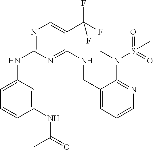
N1=C(NC2=CC=CC(NC(=O)C)=C2)N=C(NCC2=CC=CN=C2N(C)S(=O)(=O)C)C(C(F)(F)F)=C1
